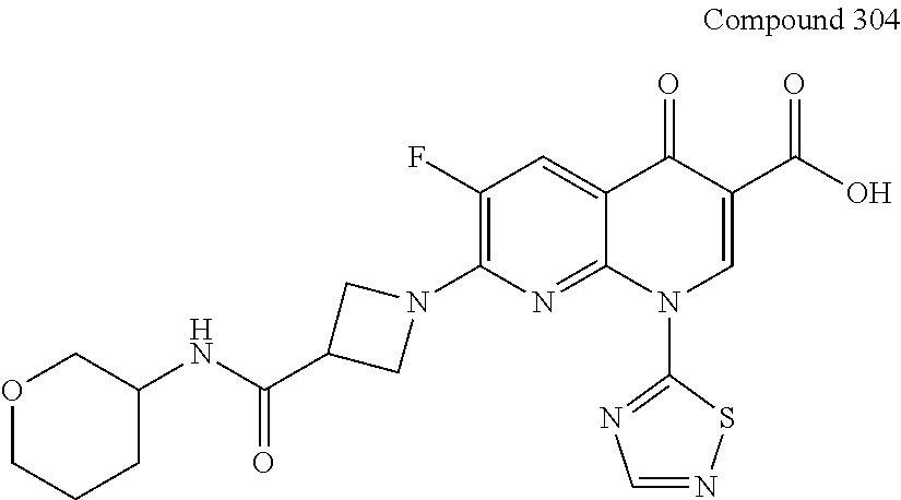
C1(F)=C(N2CC(C(NC3COCCC3)=O)C2)N=C2C(=C1)C(=O)C(C(=O)O)=CN2C1=NC=NS1
